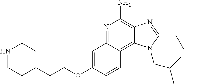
N1CCC(CCOC2=CC3=NC(N)=C4C(=C3C=C2)N(CC(C)C)C(CCC)=N4)CC1
